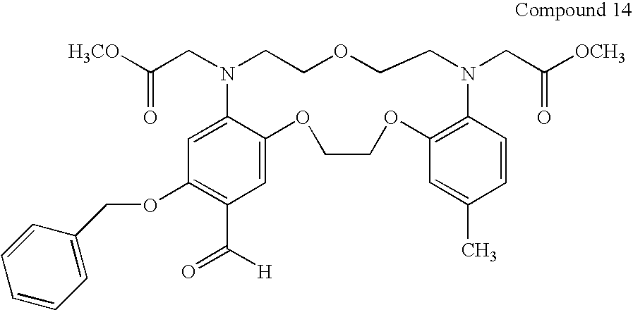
C1(OCC2=CC=CC=C2)=C(C(=O)[H])C=C2C(=C1)N(CC([H3CO])=O)CCOCCN(CC([OCH3])=O)C1=C(OCCO2)C=C(C)C=C1
